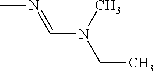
CN=CN(C)CC
